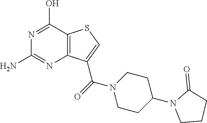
C12=C(C(C(=O)N3CCC(N4CCCC4=O)CC3)=CS1)N=C(N)N=C2O
